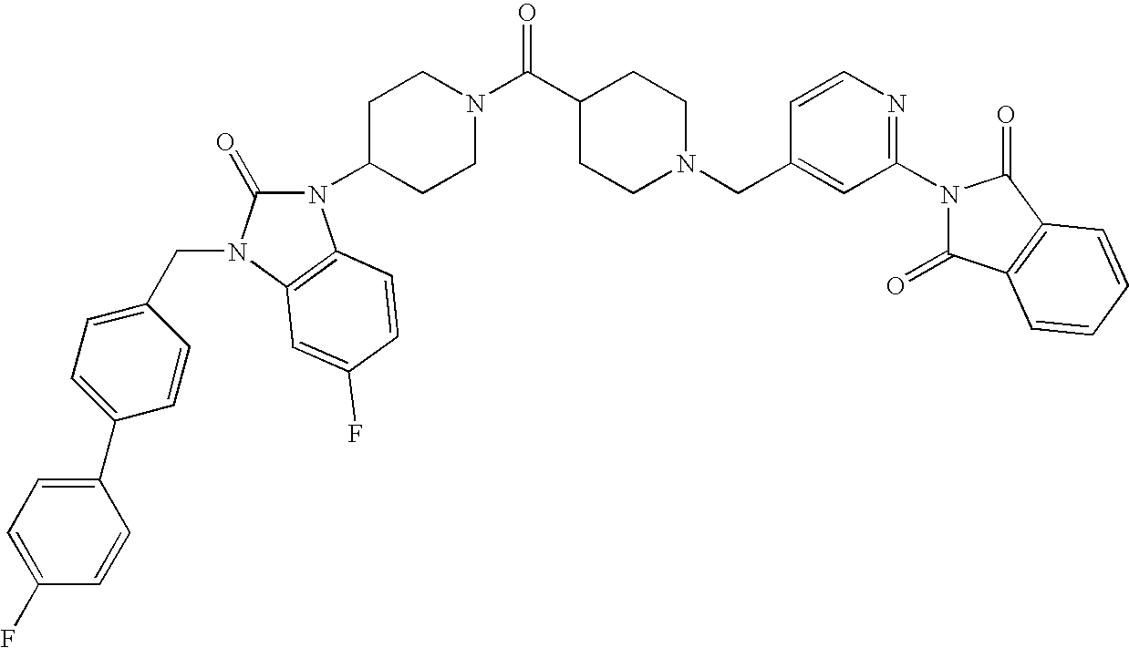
C(N1CCC(C(N2CCC(N3C(=O)N(CC4=CC=C(C5=CC=C(F)C=C5)C=C4)C4=C3C=CC(F)=C4)CC2)=O)CC1)C1=CC(N2C(=O)C3=C(C2=O)C=CC=C3)=NC=C1
